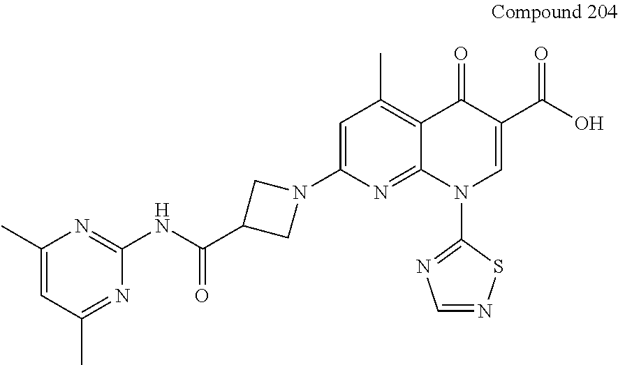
C1=C(N2CC(C(NC3=NC(C)=CC(C)=N3)=O)C2)N=C2C(=C1C)C(=O)C(C(O)=O)=CN2C1=NC=NS1
